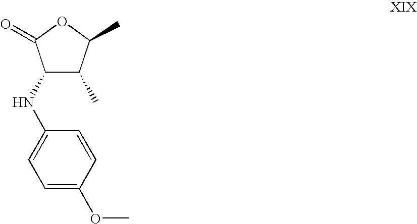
C1(NC2=CC=C(OC)C=C2)C(C)C(C)OC1=O
